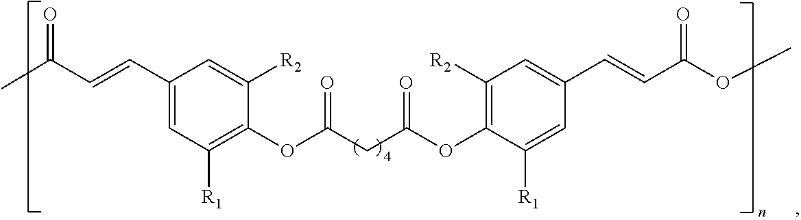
O=C(C)C=CC1=CC([R1])=C(OC(=O)CC(OC2=C([R2])C=C(C=CC(OC)=O)C=C2[R1])=O)C([R2])=C1
